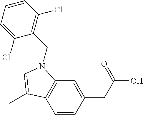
C1=C(CC(O)=O)C=CC2=C1N(CC1=C(Cl)C=CC=C1Cl)C=C2C
